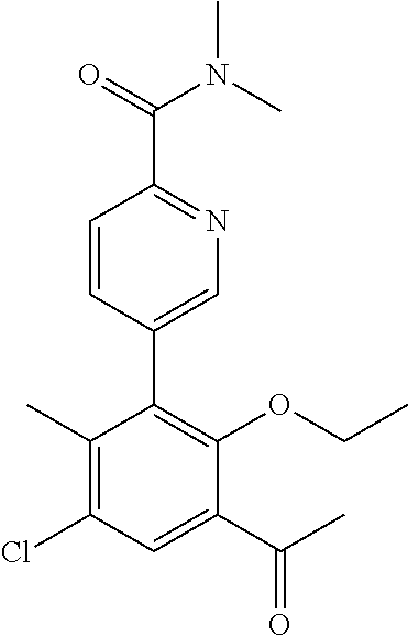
C1(C)=C(Cl)C=C(C(C)=O)C(OCC)=C1C1=CN=C(C(=O)N(C)C)C=C1
